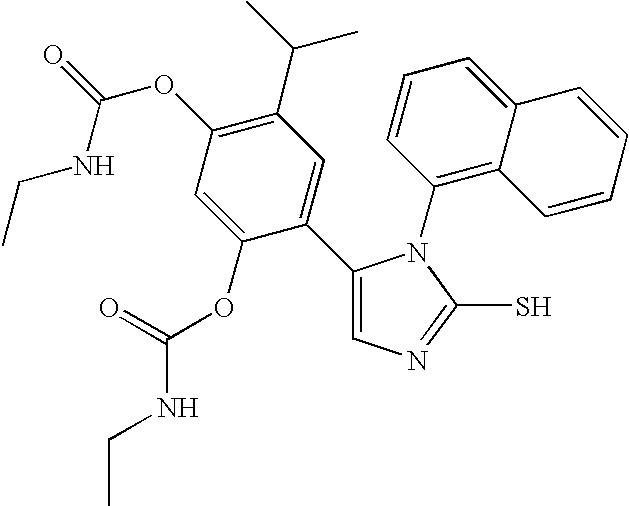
C1(C2=CC(C(C)C)=C(OC(=O)NCC)C=C2OC(NCC)=O)=CN=C(S)N1C1=C2C(=CC=C1)C=CC=C2
